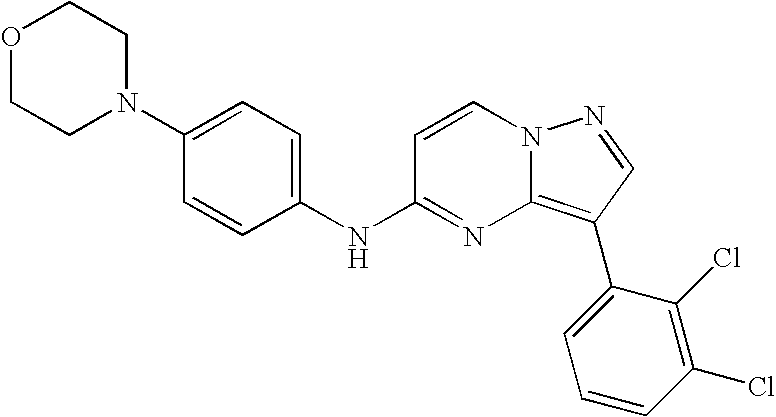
C1(N2CCOCC2)=CC=C(NC2=NC3=C(C4=CC=CC(Cl)=C4Cl)C=NN3C=C2)C=C1
